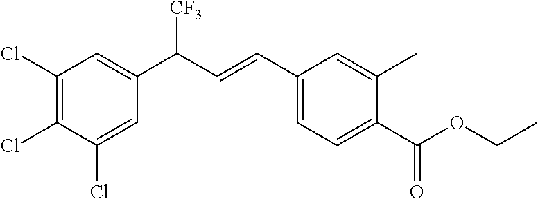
C1(Cl)=C(Cl)C(Cl)=CC(C(C=CC2=CC=C(C(OCC)=O)C(C)=C2)[CF3])=C1
